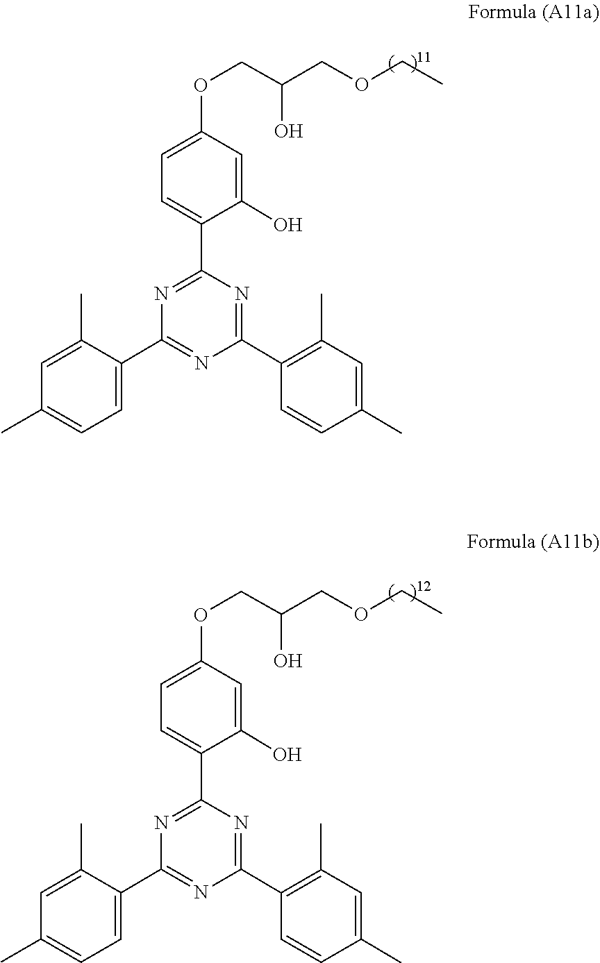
C1=CC(C)=CC(C)=C1C1=NC(C2=CC=C(OCC(COCC)O)C=C2O)=NC(C2=CC=C(C)C=C2C)=N1.C1=CC(C)=CC(C)=C1C1=NC(C2=CC=C(OCC(COCC)O)C=C2O)=NC(C2=CC=C(C)C=C2C)=N1
